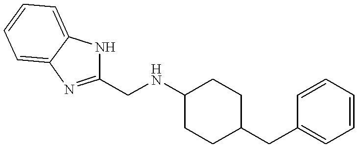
N1C(CNC2CCC(CC3=CC=CC=C3)CC2)=NC2=CC=CC=C12
